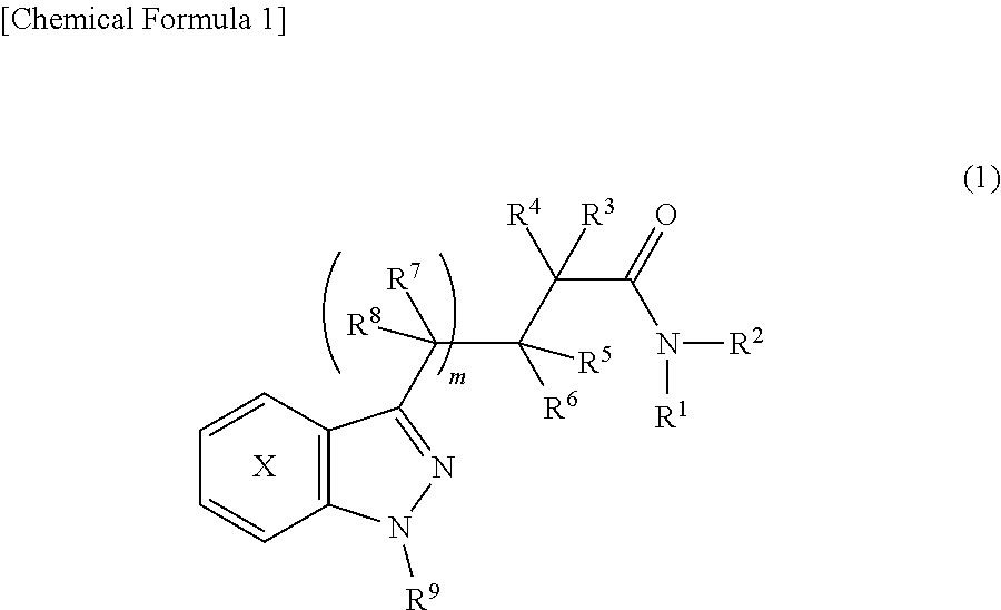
C1=CC2=C(C=C1)N([R9])N=C2C(C(C(C(N([R2])[R1])=O)([R3])[R4])([R6])[R5])([R8])[R7].[X]
